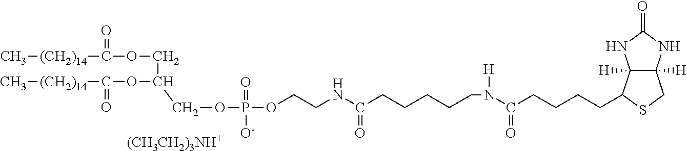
C12([H])C([H])(NC(=O)N1)CSC2CCCCC(N([H])CCCCCC(NCCOP(OCC(COC([(CH2)14]C)=O)OC([(CH2)14]C)=O)(=O)[O-])=O)=O.[(CH3CH2)3NH+]
